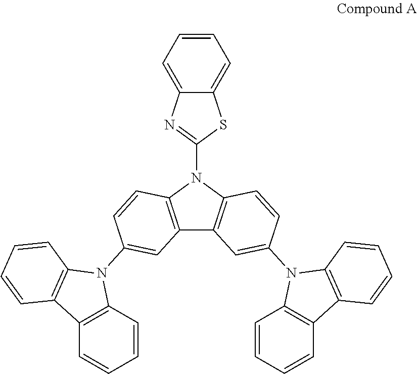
C12=C(N(C3=NC4=CC=CC=C4S3)C3=C1C=C(N1C4=C(C=CC=C4)C4=C1C=CC=C4)C=C3)C=CC(N1C3=C(C=CC=C3)C3=C1C=CC=C3)=C2
